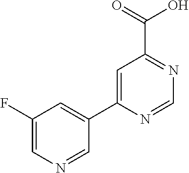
C1=C(C2=CC(F)=CN=C2)N=CN=C1C(=O)O
